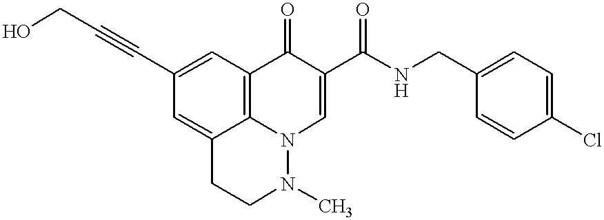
C12=C3C=C(C#CCO)C=C1CCN(C)N2C=C(C(NCC1=CC=C(Cl)C=C1)=O)C3=O
